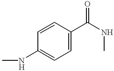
C1=C(C(NC)=O)C=CC(NC)=C1
